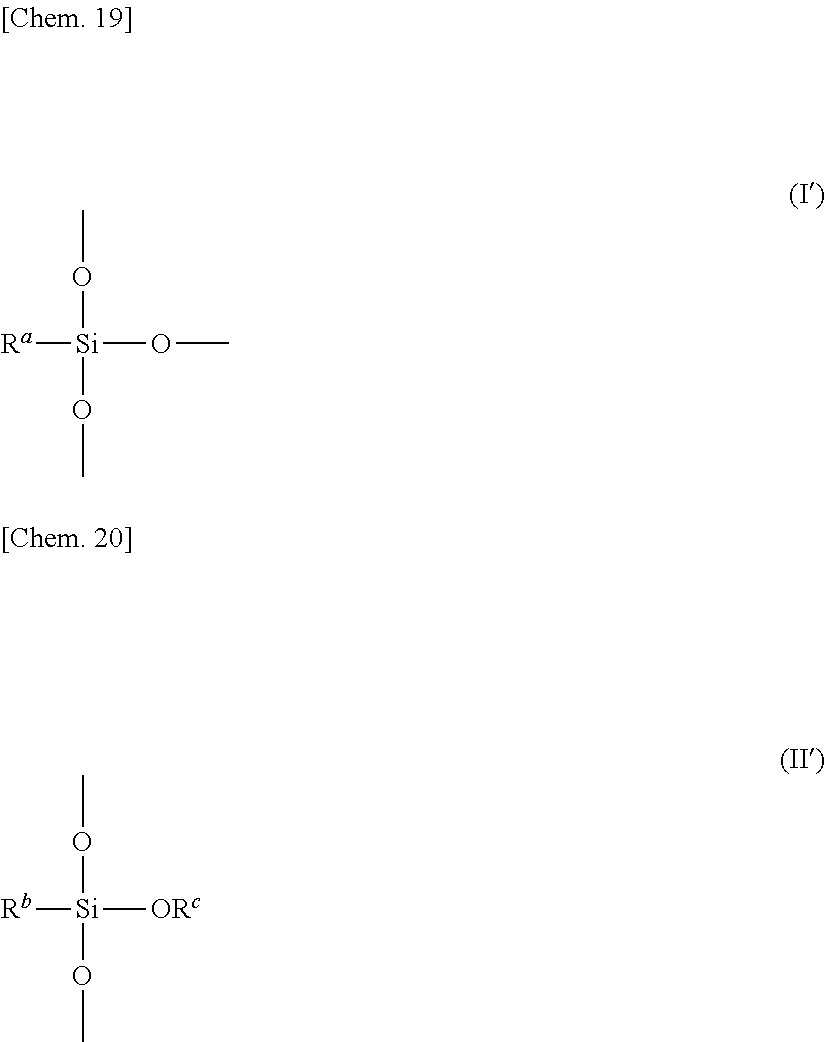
[Ra][Si](OC)(OC)OC.[Rb][Si](OC)(OC)[ORc]
